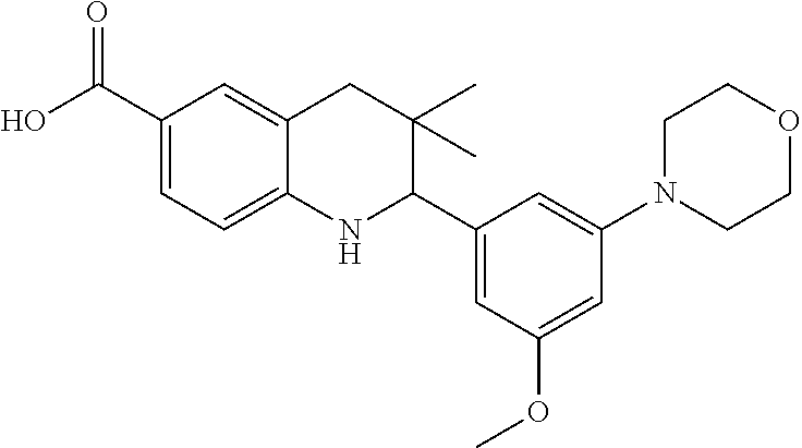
C1(C(O)=O)=CC=C2C(=C1)CC(C)(C)C(C1=CC(OC)=CC(N3CCOCC3)=C1)N2
